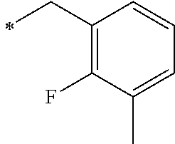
C1(CC)=C(F)C(C)=CC=C1
